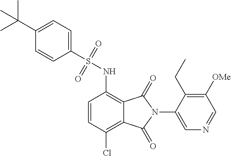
C1=CC(Cl)=C2C(=C1NS(C1=CC=C(C(C)(C)C)C=C1)(=O)=O)C(=O)N(C1=CN=CC([OMe])=C1CC)C2=O
